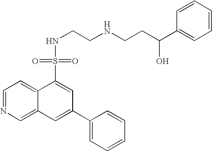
C1=NC=C2C(=C1)C(S(=O)(=O)NCCNCCC(C1=CC=CC=C1)O)=CC(C1=CC=CC=C1)=C2
